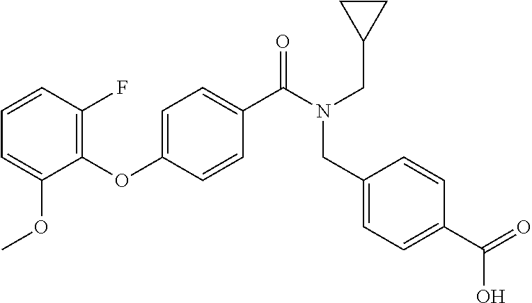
C1(OC2=CC=C(C(N(CC3CC3)CC3=CC=C(C(=O)O)C=C3)=O)C=C2)=C(F)C=CC=C1OC
